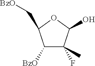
C1([BzO])C(C)(F)C(O)OC1C[BzO]
